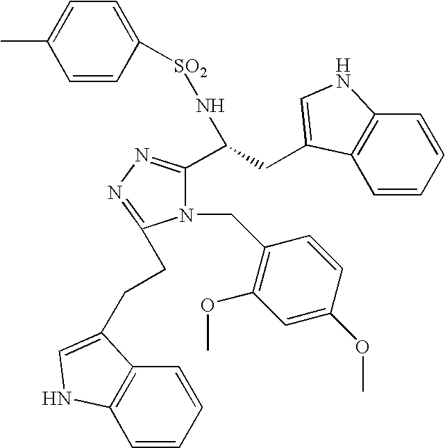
N1(CC2=C(OC)C=C(OC)C=C2)C(C(N[SO2]C2=CC=C(C)C=C2)CC2=CNC3=C2C=CC=C3)=NN=C1CCC1=CNC2=C1C=CC=C2
